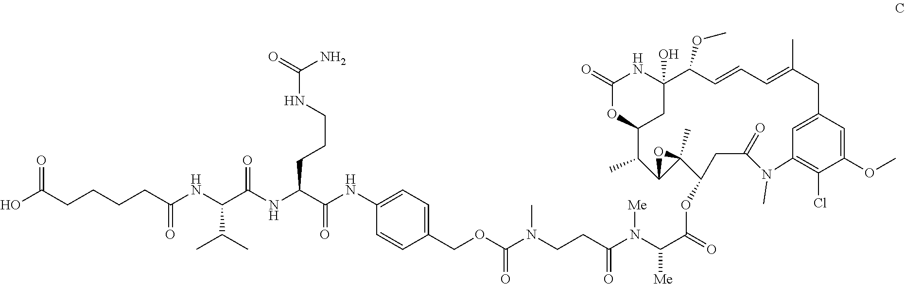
C1(COC(N(CCC(N(C(C(=O)OC2C3(C)C(C(C)C4OC(=O)NC(O)(C(OC)C=CC=C(C)CC5=CC(=C(Cl)C(OC)=C5)N(C)C(=O)C2)C4)O3)[Me])[Me])=O)C)=O)=CC=C(NC(C(NC(C(NC(CCCCC(O)=O)=O)C(C)C)=O)CCCNC(N)=O)=O)C=C1
